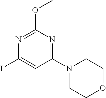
N1=C(OC)N=C(N2CCOCC2)C=C1I
